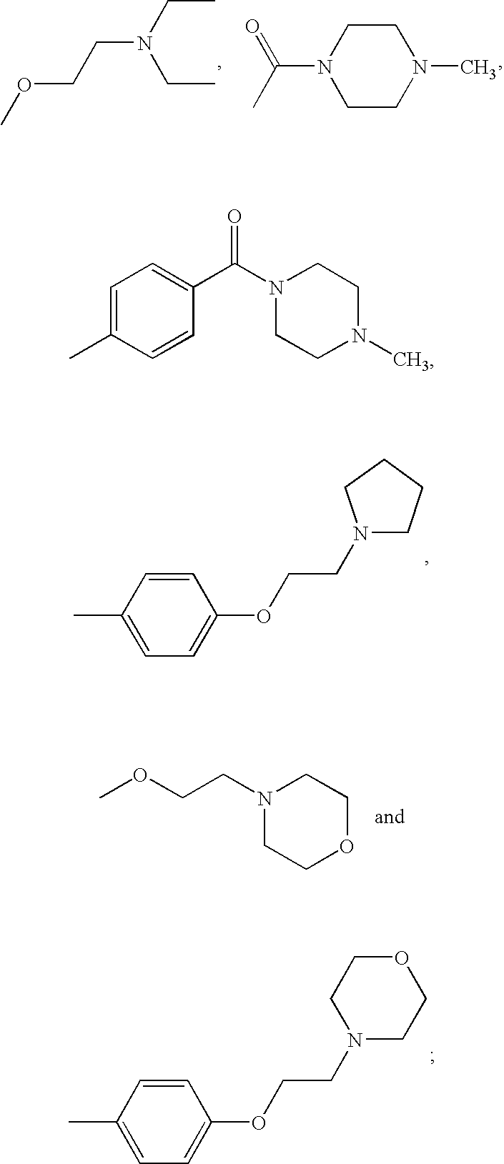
O(CCN(CC)CC)C.N1(C(C)=O)CCN(C)CC1.C1(C)=CC=C(OCCN2CCCC2)C=C1.N1(CCOC)CCOCC1.C1(C)=CC=C(OCCN2CCOCC2)C=C1.C1=C(C)C=CC(C(N2CCN(C)CC2)=O)=C1
